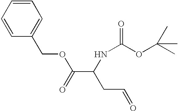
C1=CC(COC(C(NC(OC(C)(C)C)=O)CC=O)=O)=CC=C1
